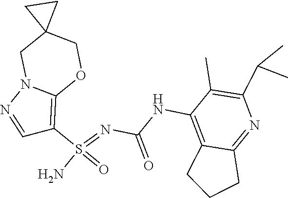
C(NC1=C2C(=NC(C(C)C)=C1C)CCC2)(N=S(N)(=O)C1=C2N(N=C1)CC1(CO2)CC1)=O
